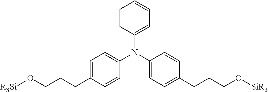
C1(N(C2=CC=C(CCCO[SiR3])C=C2)C2=CC=C(CCCO[R3Si])C=C2)=CC=CC=C1
